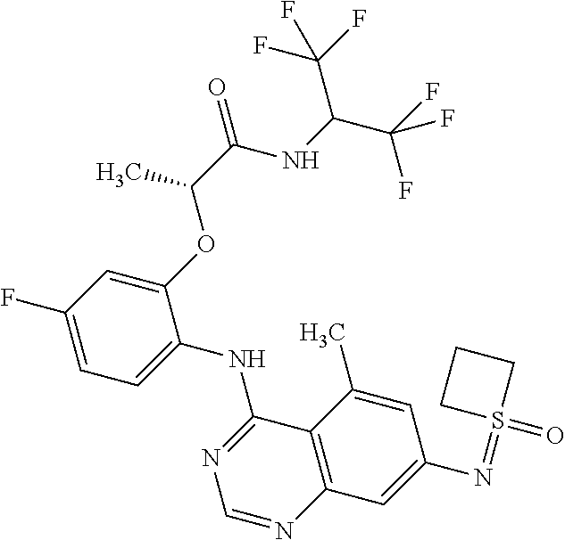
C1=C(F)C=C(OC(C)C(=O)NC(C(F)(F)F)C(F)(F)F)C(NC2=NC=NC3=C2C(C)=CC(N=S2(=O)CCC2)=C3)=C1
